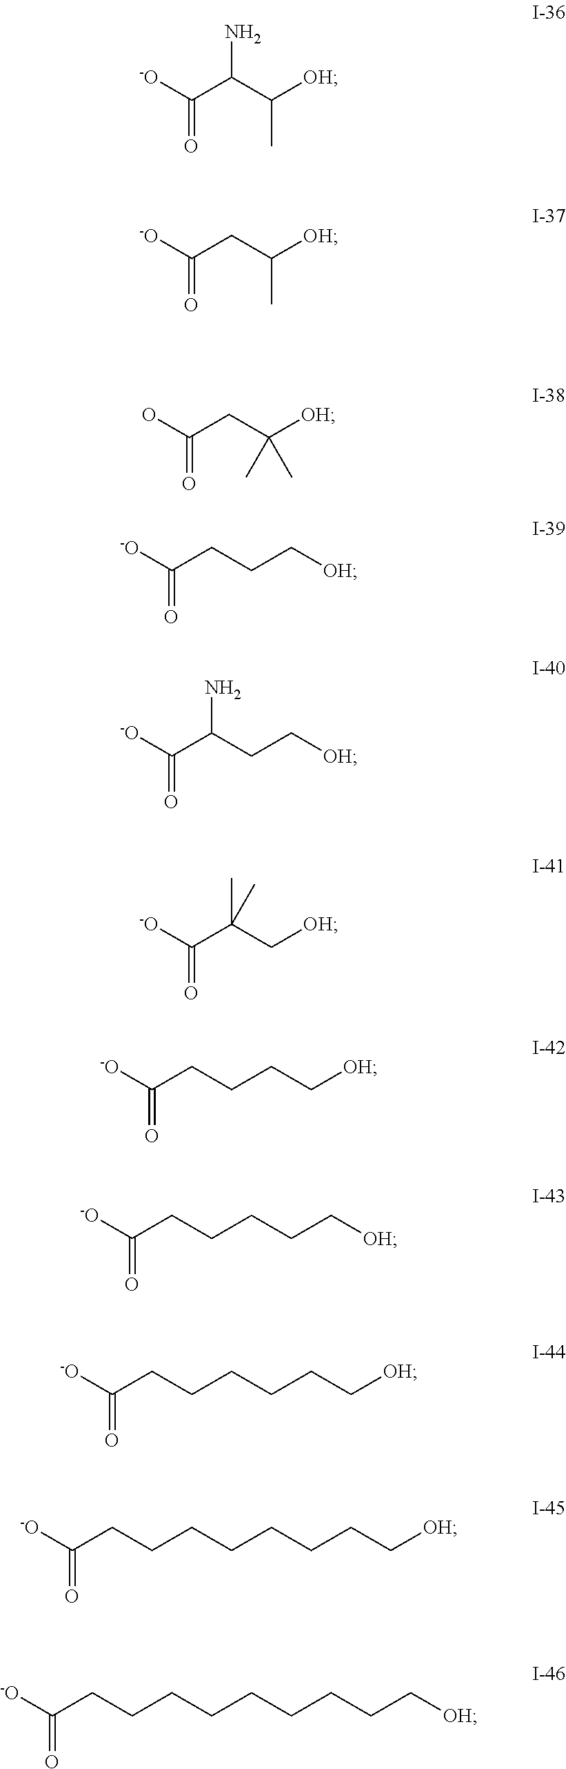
[-O]C(C(C([OH])C)N)=O.[-O]C(CC([OH])C)=O.OC(CC([OH])(C)C)=O.[-O]C(CCC[OH])=O.[-O]C(C(CC[OH])N)=O.[-O]C(C(C[OH])(C)C)=O.[-O]C(CCCC[OH])=O.[-O]C(CCCCC[OH])=O.[-O]C(CCCCCC[OH])=O.[-O]C(CCCCCCCC[OH])=O.[-O]C(CCCCCCCCC[OH])=O
